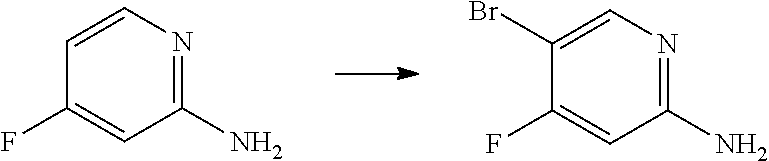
C1(N)=NC=CC(F)=C1.C1(F)=CC(N)=NC=C1Br
